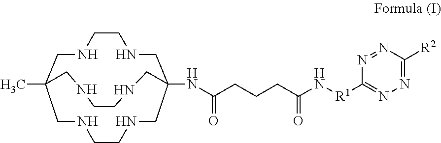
N(C(CCCC(N[R1]C1=NN=C([R2])N=N1)=O)=O)C12CNCCNCC(C)(CNCCNC1)CNCCNC2
